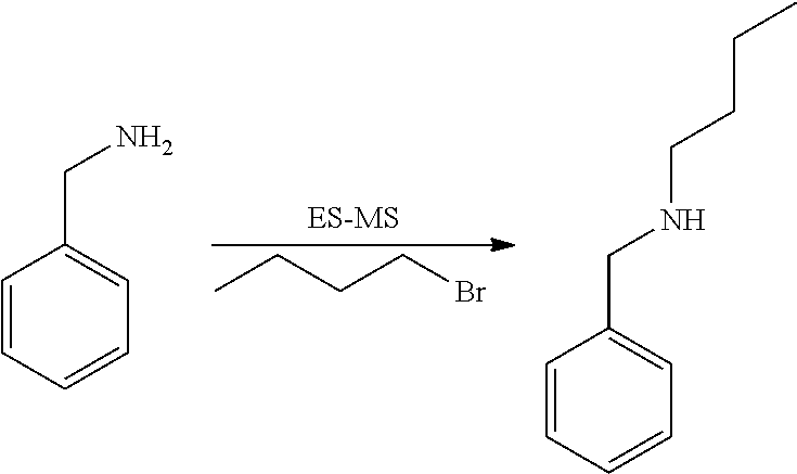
CCCCBr.C1=CC=CC=C1CN.C1=CC=CC=C1CNCCCC
